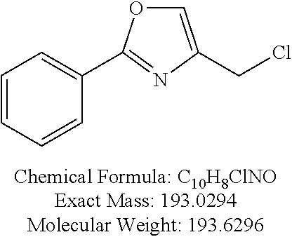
C1=C(CCl)N=C(C2=CC=CC=C2)O1
